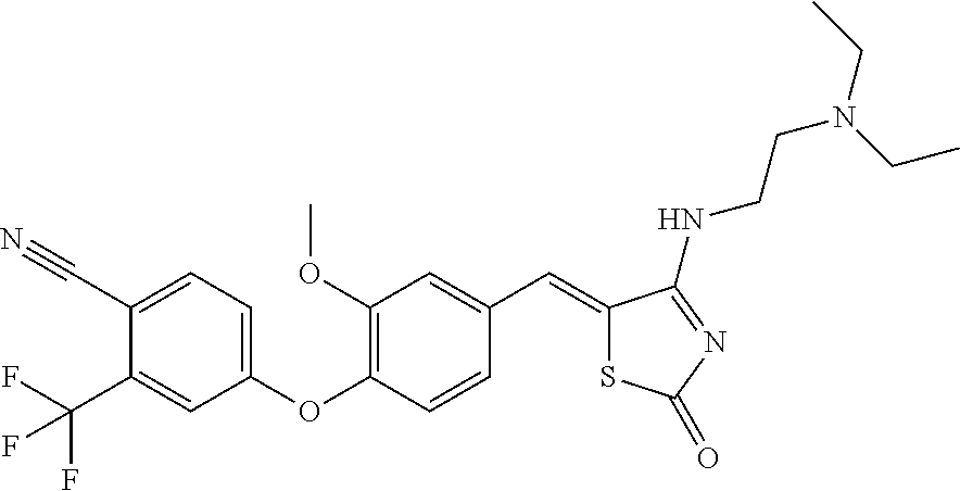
C1(C=C2SC(=O)N=C2NCCN(CC)CC)=CC(OC)=C(OC2=CC=C(C#N)C(C(F)(F)F)=C2)C=C1
